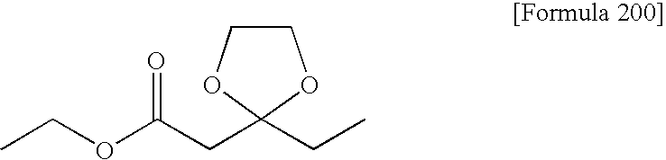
C1COC(CC(OCC)=O)(CC)O1
